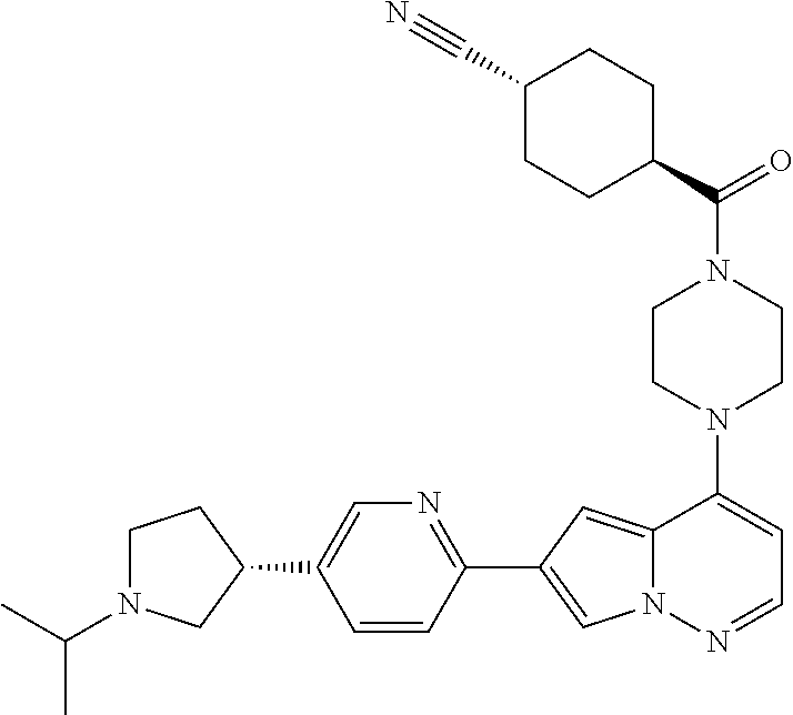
N1(C2=CC=NN3C2=CC(C2=NC=C(C4CCN(C(C)C)C4)C=C2)=C3)CCN(C(=O)C2CCC(C#N)CC2)CC1
